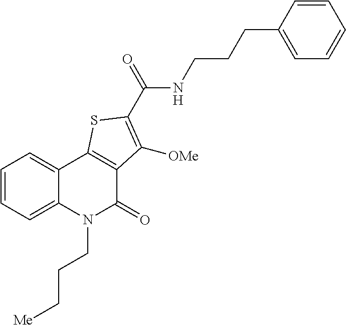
C1=CC=C2C(=C1)C1=C(C(=O)N2CCC[Me])C([OMe])=C(C(NCCCC2=CC=CC=C2)=O)S1
